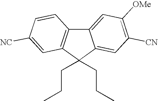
C12=CC([OMe])=C([CN])C=C1C(CCC)(CCC)C1=C2C=CC([NC])=C1
